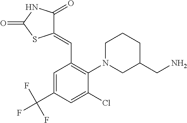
C1(=CC2=C(N3CC(CN)CCC3)C(Cl)=CC(C(F)(F)F)=C2)C(=O)NC(=O)S1
